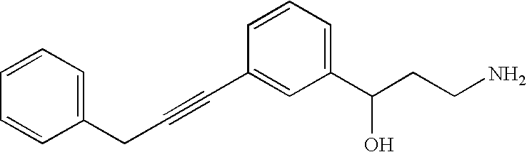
C1(CC#CC2=CC(C(CCN)O)=CC=C2)=CC=CC=C1
